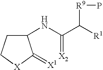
C1(NC(C([R1])[R9]P)=[X2])CC[X]C1=[X1]
